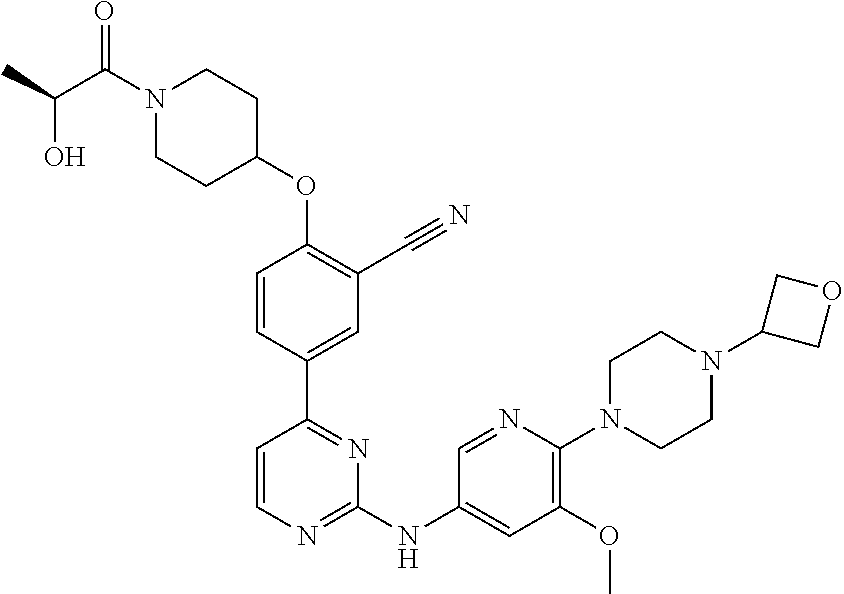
C1CC(OC2=C(C#N)C=C(C3=NC(NC4=CC(OC)=C(N5CCN(C6COC6)CC5)N=C4)=NC=C3)C=C2)CCN1C(C(C)O)=O
